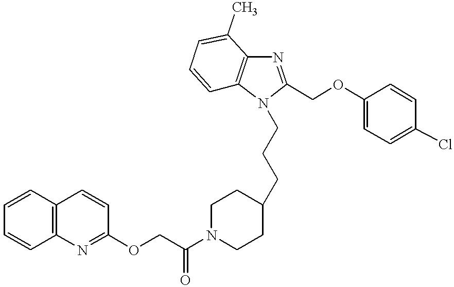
C(CCC1CCN(C(COC2=NC3=C(C=C2)C=CC=C3)=O)CC1)N1C2=C(N=C1COC1=CC=C(Cl)C=C1)C(C)=CC=C2
